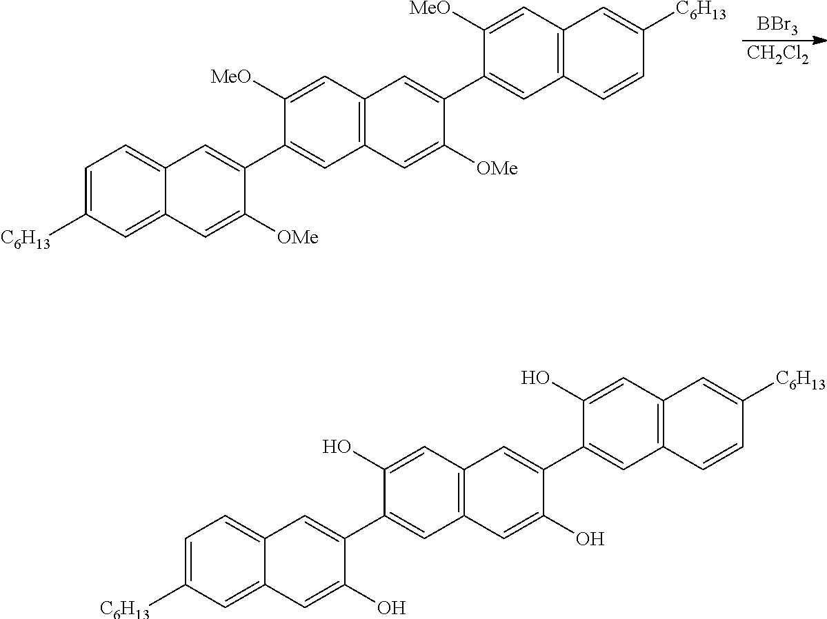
[BBr3].[CH2Cl2].C1=C([C6H13])C=C2C(=C1)C=C(C1=CC3=C(C=C1[MeO])C=C(C1=CC4=C(C=C1[MeO])C=C([C6H13])C=C4)C([OMe])=C3)C([OMe])=C2.C1=C([C6H13])C=C2C(=C1)C=C(C1=CC3=C(C=C1O)C=C(C1=CC4=C(C=C1O)C=C([C6H13])C=C4)C(O)=C3)C(O)=C2
